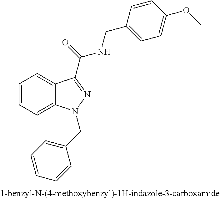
C1=CC=C2C(=C1)C(C(NCC1=CC=C(OC)C=C1)=O)=NN2CC1=CC=CC=C1
